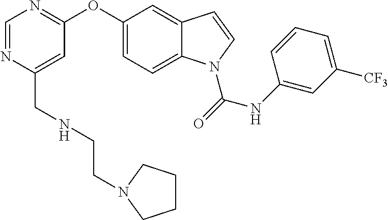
C(C1=CC(OC2=CC=C3C(=C2)C=CN3C(NC2=CC([CF3])=CC=C2)=O)=NC=N1)NCCN1CCCC1
